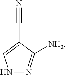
N1N=C([NH2])C(C#N)=C1
